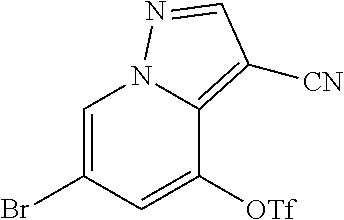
C1(Br)=CN2N=CC([CN])=C2C([OTf])=C1
